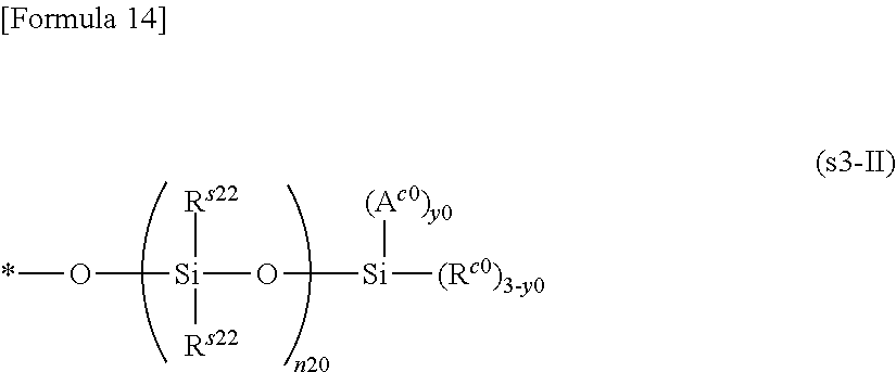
*O[Si](O[Si]([(Rc0)3-y0])[(Ac0)y0])([Rs22])[Rs22]
